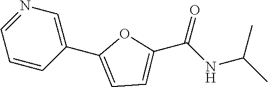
C1(C2=CC=C(C(NC(C)C)=O)O2)=CN=CC=C1
